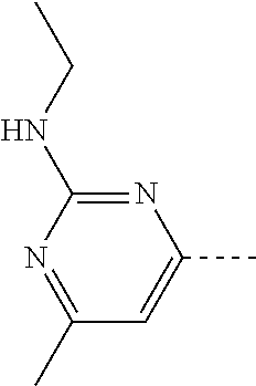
N1=C(NCC)N=C(C)C=C1C
